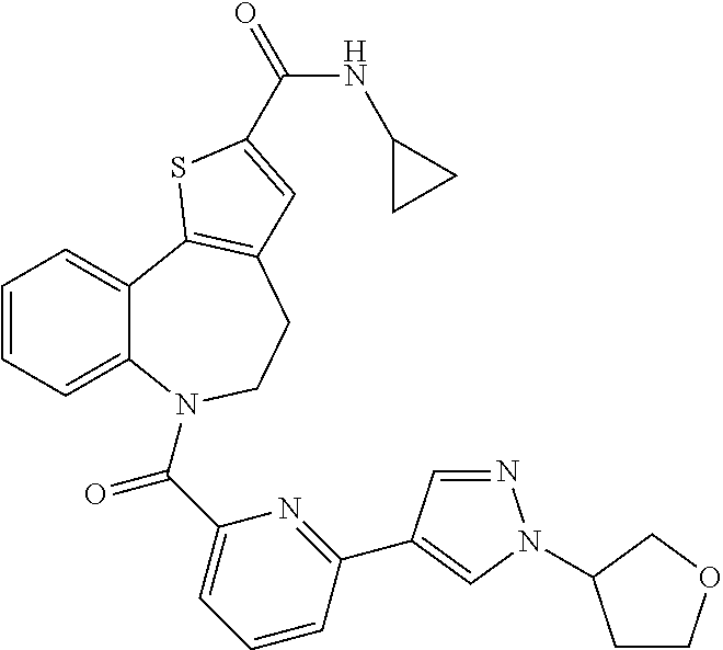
C1COCC1N1N=CC(C2=NC(C(=O)N3C4=CC=CC=C4C4=C(CC3)C=C(C(=O)NC3CC3)S4)=CC=C2)=C1
